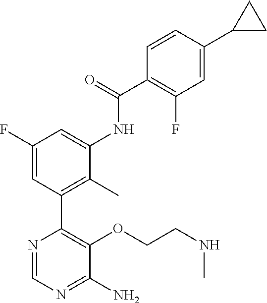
C1(F)=CC(C2=C(OCCNC)C(N)=NC=N2)=C(C)C(NC(C2=C(F)C=C(C3CC3)C=C2)=O)=C1
